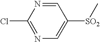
C1=NC(Cl)=NC=C1[SO2]C
